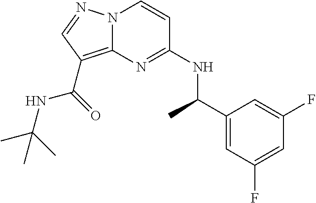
N(C1=NC2=C(C(NC(C)(C)C)=O)C=NN2C=C1)C(C1=CC(F)=CC(F)=C1)C
